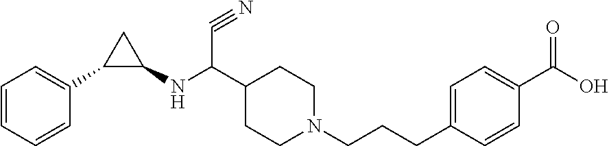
C1=CC=CC(C2C(NC(C3CCN(CCCC4=CC=C(C(O)=O)C=C4)CC3)C#N)C2)=C1
